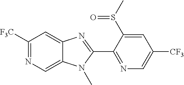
C1([F3C])=NC=C2C(=C1)N=C(C1=NC=C([CF3])C=C1S(=O)C)N2C
